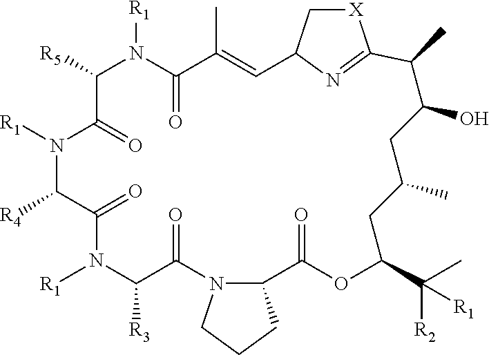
C1([R5])C(=O)N([R1])C([R4])C(=O)N([R1])C([R3])C(=O)N2C(C(=O)OC(C(C)([R2])[R1])CC(C)CC(O)C(C)C3=NC(C=C(C)C(=O)N1[R1])C[X]3)CCC2
